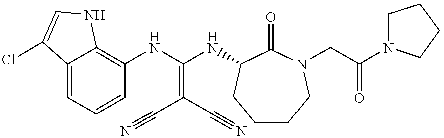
C12=CC=CC(NC(NC3C(=O)N(CC(N4CCCC4)=O)CCCC3)=C(C#N)C#N)=C1NC=C2Cl
